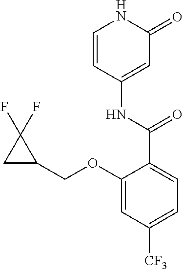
C1=CC(NC(C2=CC=C([CF3])C=C2OCC2C(F)(F)C2)=O)=CC(=O)N1
